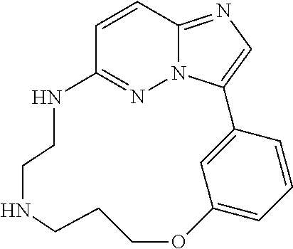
C1=CC2=NC=C3N2N=C1NCCNCCCOC1=CC=CC3=C1
